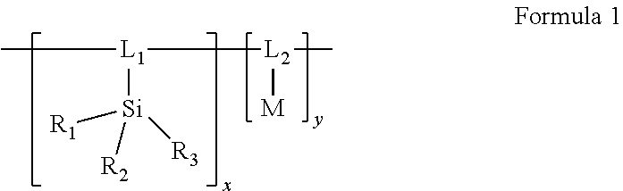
[L1]([Si]([R2])([R1])[R3])(C)[L2](C)[M]
